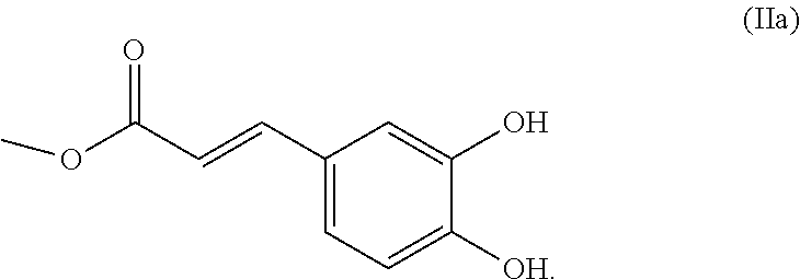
C1(C=CC(OC)=O)=CC=C([OH])C(O)=C1
